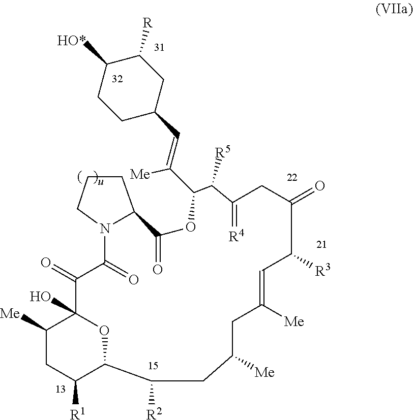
C1([Me])CC([R1])C2OC1(O)C(=O)C(=O)N1CCCC1C(=O)OC(C(=CC1CC([R])C([HO*])CC1)[Me])C([R5])C(=[R4])CC(=O)C([R3])C=C([Me])CC([Me])CC2[R2]
